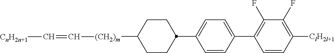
C1([(CH2)m]C=C[CnH2n+1])CCC(C2=CC=C(C3=C(F)C(F)=C([ClH2l+1])C=C3)C=C2)CC1
